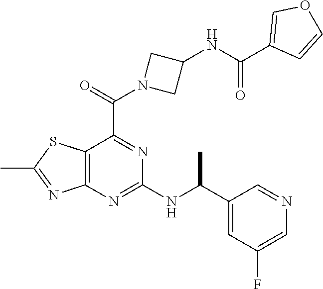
C12=C(N=C(NC(C3=CC(F)=CN=C3)C)N=C1C(=O)N1CC(NC(C3=COC=C3)=O)C1)N=C(C)S2
